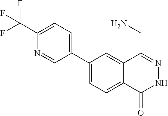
C1(C2=CC=C(C(F)(F)F)N=C2)=CC=C2C(=C1)C(CN)=NNC2=O
